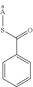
C1=CC=CC=C1C(S[A])=O
